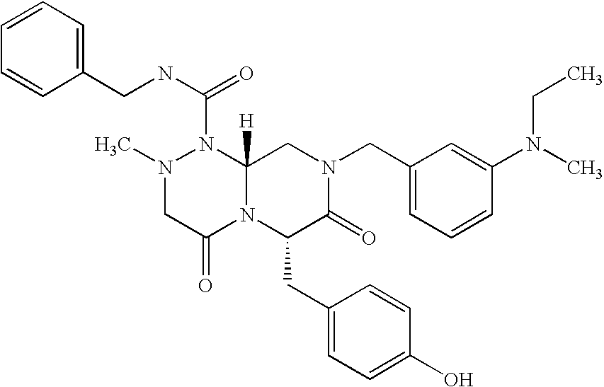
C1=CC=CC(CNC(N2N(C)CC(=O)N3C2([H])CN(CC2=CC=CC(N(C)CC)=C2)C(=O)C3CC2=CC=C(O)C=C2)=O)=C1
